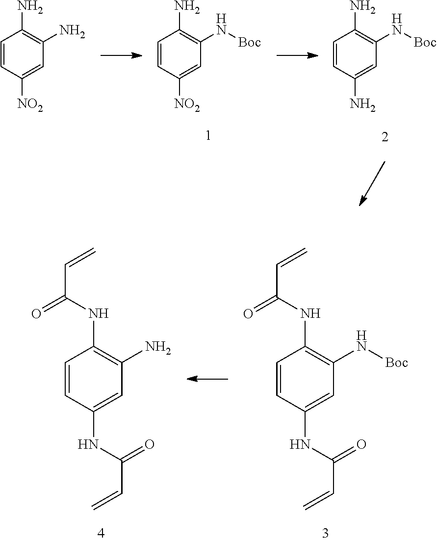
C1=CC(NC(C=C)=O)=CC(N)=C1NC(C=C)=O.C1=CC(NC(C=C)=O)=CC(N[Boc])=C1NC(C=C)=O.C1=CC([NO2])=CC(N)=C1N.C1=CC([NO2])=CC(N[Boc])=C1N.C1=CC(N)=CC(N[Boc])=C1N
